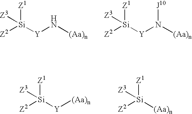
[Z2][Si]([Y]N[(Aa)n])([Z1])[Z3].[Z2][Si]([Y]N([(Aa)n])[J10])([Z1])[Z3].[Z2][Si]([Y][(Aa)n])([Z1])[Z3].[Z2][Si]([(Aa)n])([Z1])[Z3]
